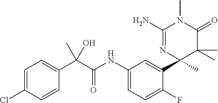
C1(C(C(NC2=CC=C(F)C(C3(C)C(C)(C)C(=O)N(C)C(N)=N3)=C2)=O)(C)O)=CC=C(Cl)C=C1
